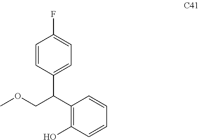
C1(C(COC)C2=C(O)C=CC=C2)=CC=C(F)C=C1
